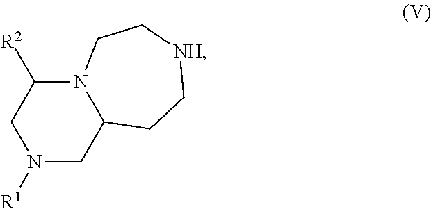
N12C([R2])CN([R1])CC1CC[NH]CC2
